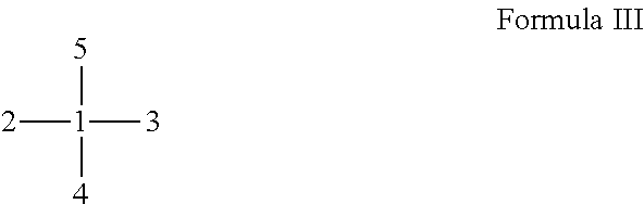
[2][1]([5])([4])[3]
